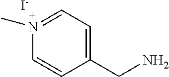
C1(CN)=CC=N(C)C=C1.[I-]
